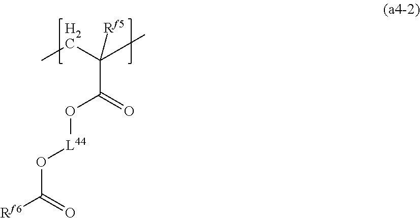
C(C(=O)O[L44]OC(=O)[Rf6])(CC)(C)[Rf5]
